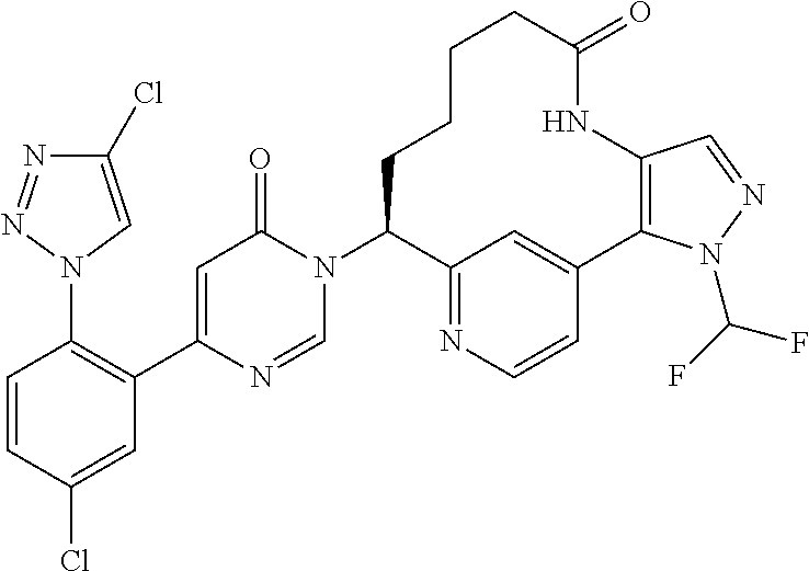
C1=CC(Cl)=CC(C2=CC(=O)N(C3C4=NC=CC(=C4)C4=C(NC(=O)CCCC3)C=NN4C(F)F)C=N2)=C1N1C=C(Cl)N=N1
